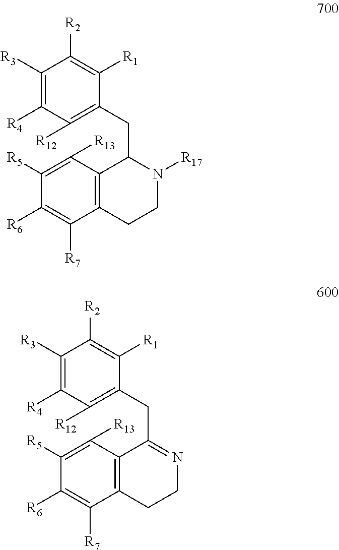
C1([R3])=C([R4])C([R12])=C(CC2C3=C(CCN2[R17])C([R7])=C([R6])C([R5])=C3[R13])C([R1])=C1[R2].C1([R3])=C([R4])C([R12])=C(CC2=NCCC3=C2C([R13])=C([R5])C([R6])=C3[R7])C([R1])=C1[R2]
